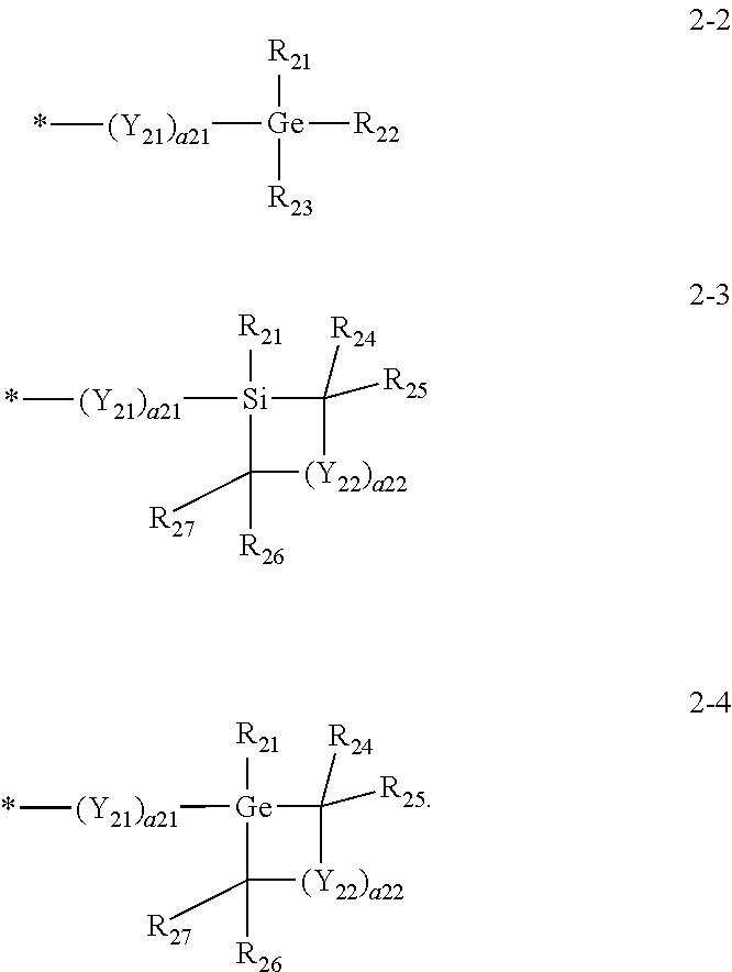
[R21][Ge]([R22])([R23])[(Y21)a21]*.[R21][Si]1([(Y21)a21]*)C([R27])([R26])[(Y22)a22]C1([R24])[R25].[R21][Ge]1([(Y21)a21]*)C([R27])([R26])[(Y22)a22]C1([R24])[R25]
